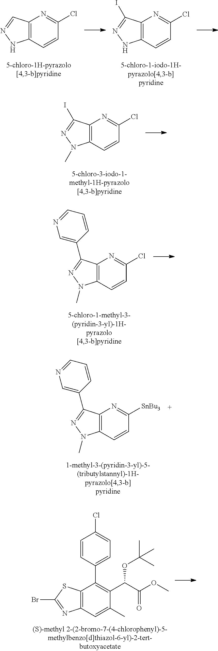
BrC1=NC2=C(C(C3=CC=C(Cl)C=C3)=C(C(C(OC)=O)OC(C)(C)C)C(C)=C2)S1.C12=C(C=CC(Cl)=N1)N(C)N=C2I.C12=C(C=CC(Cl)=N1)N(C)N=C2C1=CN=CC=C1.C12=C(C=CC([SnBu3])=N1)N(C)N=C2C1=CN=CC=C1.C12=C(C=CC(Cl)=N1)NN=C2I.C12=C(C=CC(Cl)=N1)NN=C2
